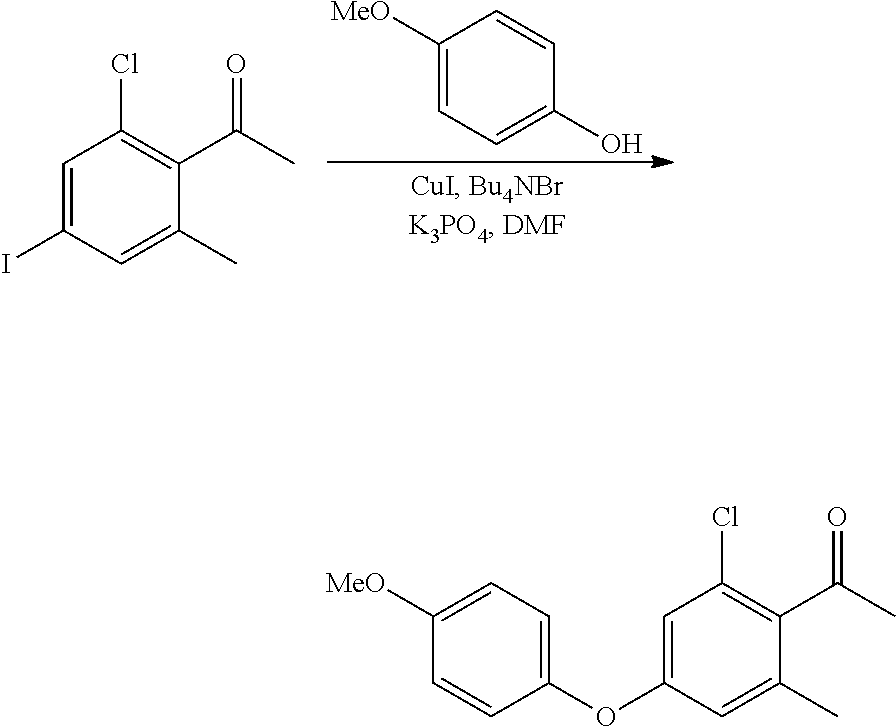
C1([MeO])=CC=C(O)C=C1.C1=C(I)C=C(C)C(C(C)=O)=C1Cl.C1=C(OC2=CC=C([MeO])C=C2)C=C(C)C(C(C)=O)=C1Cl
